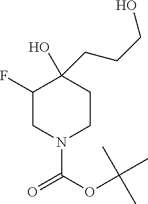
C1(F)CN(C(=O)OC(C)(C)C)CCC1(CCCO)O
